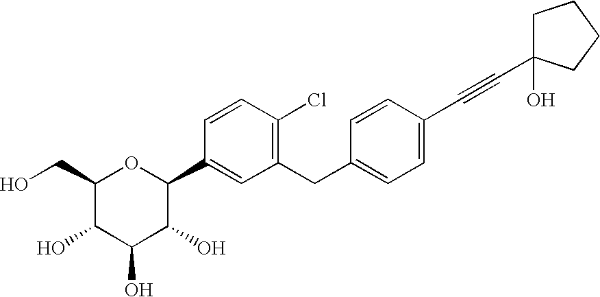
OCC1C(O)C(O)C(O)C(C2=CC(CC3=CC=C(C#CC4(O)CCCC4)C=C3)=C(Cl)C=C2)O1
